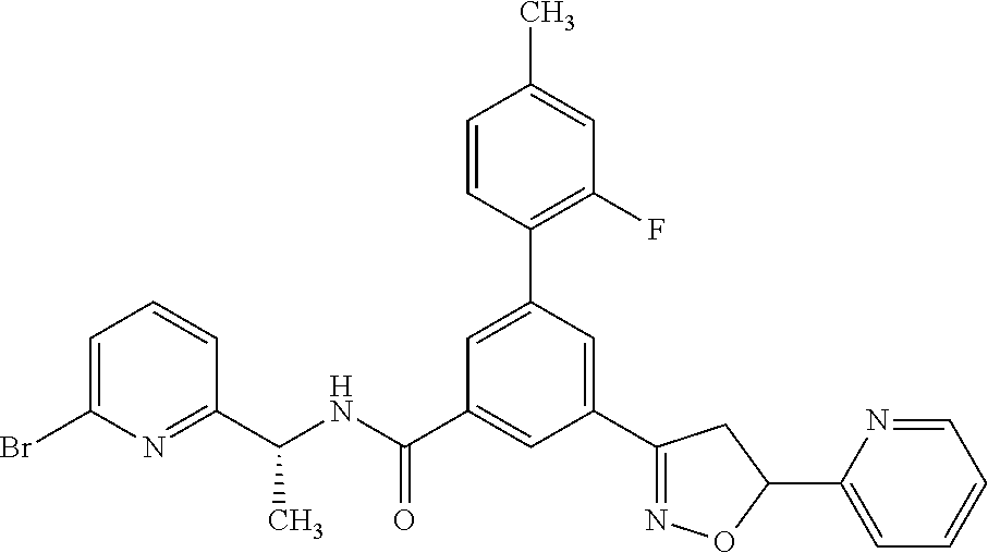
C1(C(NC(=O)C2=CC(C3=NOC(C4=CC=CC=N4)C3)=CC(C3=C(F)C=C(C)C=C3)=C2)C)=NC(Br)=CC=C1
